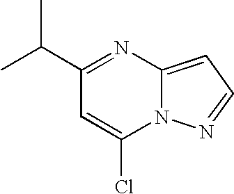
CC(C)C1=NC2=CC=NN2C(Cl)=C1
